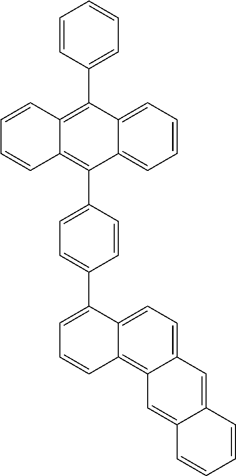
C1=CC(C2=C3C(=C(C4=CC=C(C5=CC=CC6=C7C(=CC=C56)C=C5C(=C7)C=CC=C5)C=C4)C4=CC=CC=C24)C=CC=C3)=CC=C1
